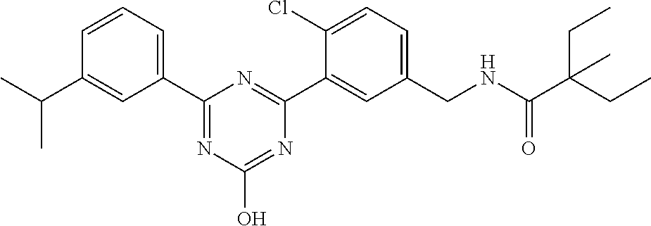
C1=CC=C(C2=NC(O)=NC(C3=CC(CNC(C(CC)(CC)C)=O)=CC=C3Cl)=N2)C=C1C(C)C
